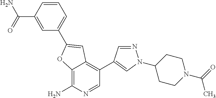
C12=C(N)N=CC(C3=CN(C4CCN(C(=O)C)CC4)N=C3)=C1C=C(C1=CC=CC(C(=O)N)=C1)O2
